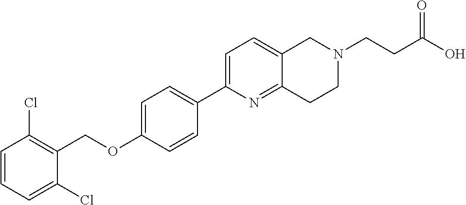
C1=CC=C(Cl)C(COC2=CC=C(C3=CC=C4C(=N3)CCN(CCC(=O)O)C4)C=C2)=C1Cl
